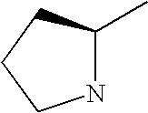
N1C(C)CCC1
